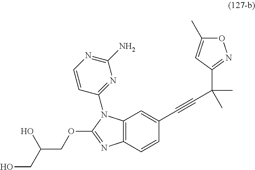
C12=C(C=CC(C#CC(C)(C3=NOC(C)=C3)C)=C1)N=C(OCC(CO)O)N2C1=NC(N)=NC=C1
